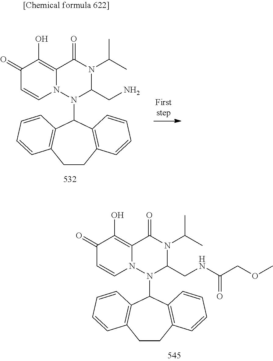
C1=CN2C(=C(O)C1=O)C(=O)N(C(C)C)C(CN)N2C1C2=C(CCC3=C1C=CC=C3)C=CC=C2.C1=CN2C(=C(O)C1=O)C(=O)N(C(C)C)C(CNC(COC)=O)N2C1C2=C(CCC3=C1C=CC=C3)C=CC=C2
